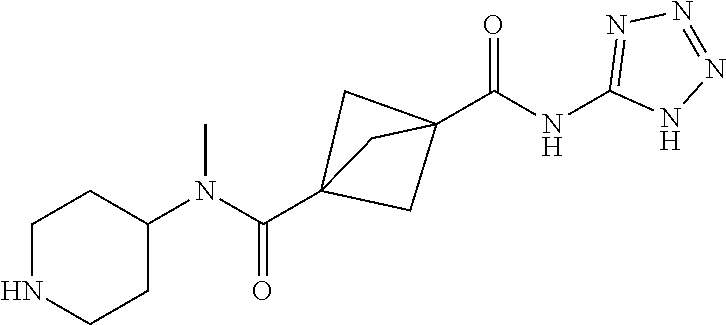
C1NCCC(N(C(C23CC(C(NC4=NN=NN4)=O)(C2)C3)=O)C)C1
